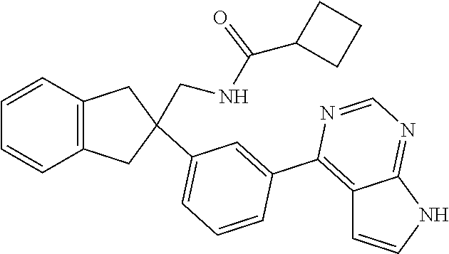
C12=C(C3=CC(C4(CNC(C5CCC5)=O)CC5=C(C=CC=C5)C4)=CC=C3)N=CN=C1NC=C2
